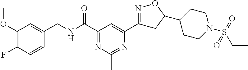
C1(OC)=C(F)C=CC(CNC(C2=NC(C)=NC(C3=NOC(C4CCN(S(=O)(=O)CC)CC4)C3)=C2)=O)=C1
